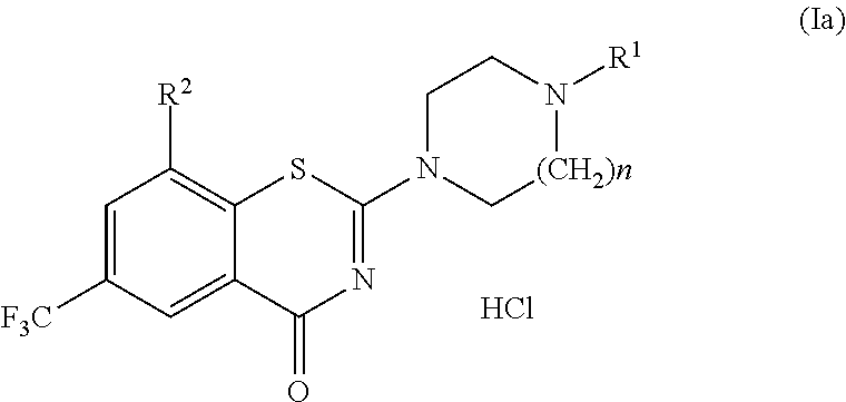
C1=C([F3C])C=C2C(=C1[R2])SC(N1C[(CH2)n]N([R1])CC1)=NC2=O.Cl
